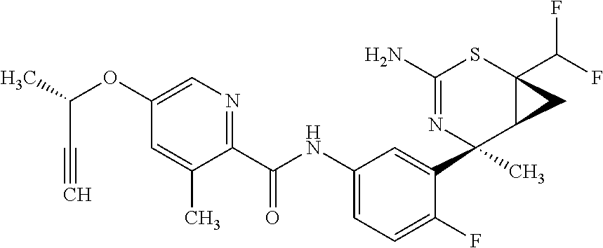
C1(N)=NC(C2=CC(NC(C3=NC=C(OC(C)C#C)C=C3C)=O)=CC=C2F)(C)C2C(C(F)F)(S1)C2
